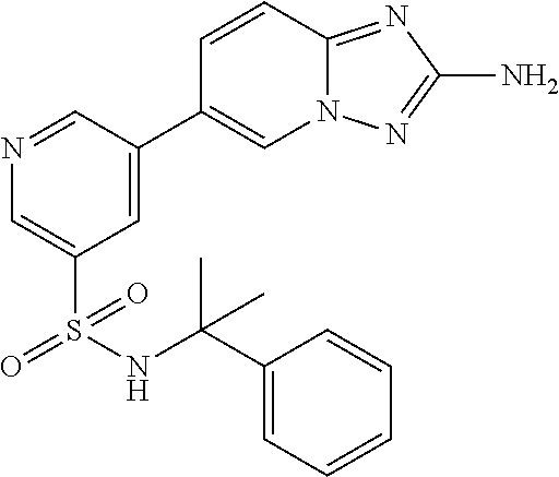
N1=CC(C2=CN3C(=NC(N)=N3)C=C2)=CC(S(=O)(=O)NC(C2=CC=CC=C2)(C)C)=C1
